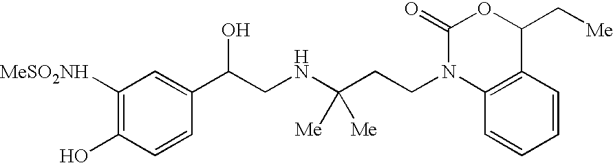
C1([MeSO2NH])=C(O)C=CC(C(CNC(CCN2C3=C(C=CC=C3)C(C[Me])OC2=O)([Me])[Me])O)=C1
